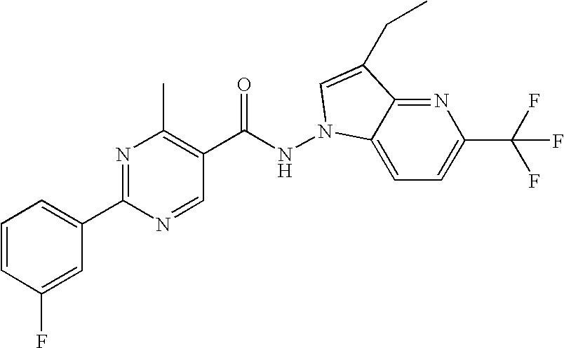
N1=C2C(=CC=C1C(F)(F)F)N(NC(C1=C(C)N=C(C3=CC=CC(F)=C3)N=C1)=O)C=C2CC
